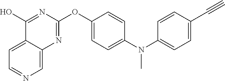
C12=CC=NC=C1N=C(OC1=CC=C(N(C3=CC=C(C#C)C=C3)C)C=C1)N=C2O
